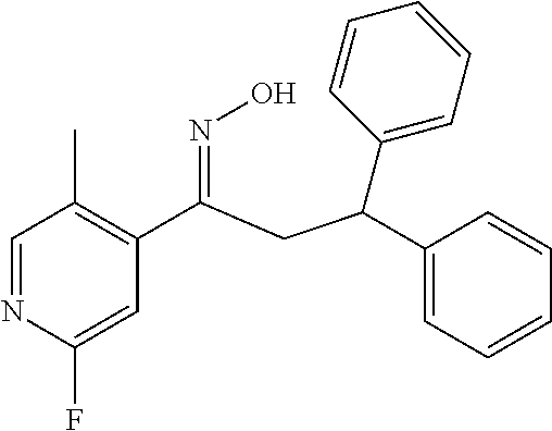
C1=NC(F)=CC(C(=NO)CC(C2=CC=CC=C2)C2=CC=CC=C2)=C1C
